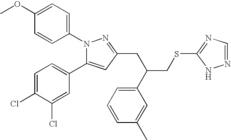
N1(C2=CC=C(OC)C=C2)C(C2=CC=C(Cl)C(Cl)=C2)=CC(CC(C2=CC=CC(C)=C2)CSC2=NC=NN2)=N1
